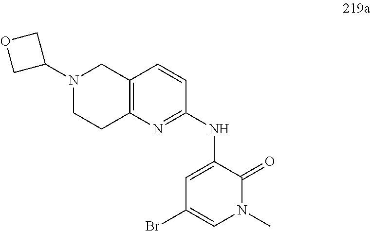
C1=C(NC2=NC3=C(C=C2)CN(C2COC2)CC3)C(=O)N(C)C=C1Br
